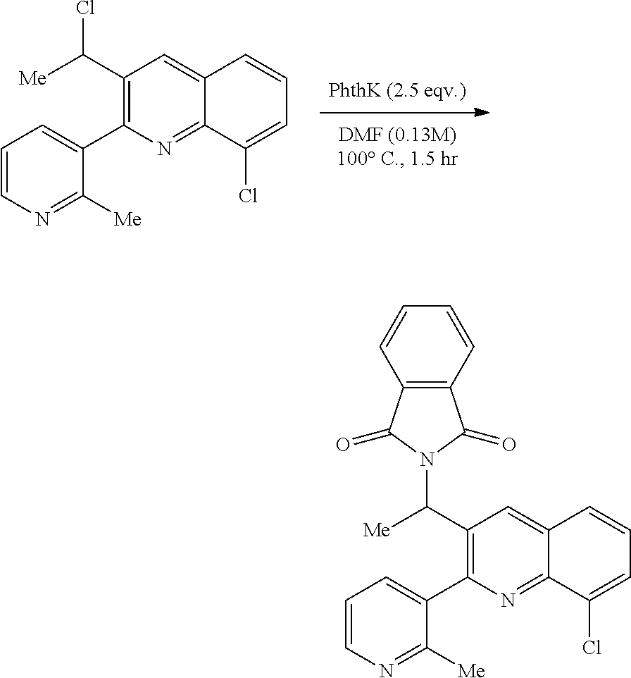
C12=NC(C3=CC=CN=C3[Me])=C(C([Me])Cl)C=C1C=CC=C2Cl.C12=NC(C3=CC=CN=C3[Me])=C(C(N3C(=O)C4=C(C3=O)C=CC=C4)[Me])C=C1C=CC=C2Cl
